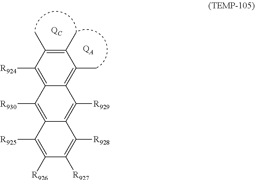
C1([R926])=C([R925])C2=C([R930])C3=C([R924])C(C)=C(C)C(C)=C3C([R929])=C2C([R928])=C1[R927].[QA].[QC]
